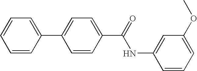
C1=CC(C2=CC=C(C(=O)NC3=CC(OC)=CC=C3)C=C2)=CC=C1
